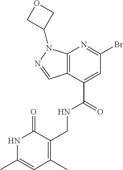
C12=C(C(C(=O)NCC3=C(C)C=C(C)NC3=O)=CC(Br)=N1)C=NN2C1COC1
